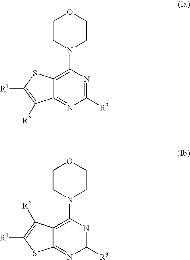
C12=C(N3CCOCC3)N=C([R3])N=C1C([R2])=C([R1])S2.C12=C(N3CCOCC3)N=C([R3])N=C1SC([R1])=C2[R2]
